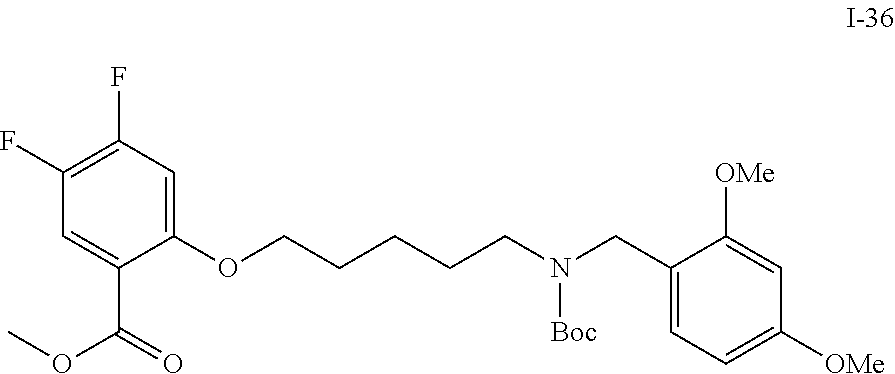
O(CCCCCN(CC1=CC=C([OMe])C=C1[OMe])[Boc])C1=CC(F)=C(F)C=C1C(OC)=O
